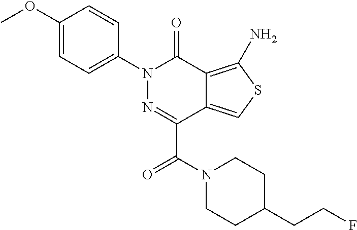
C1(N2N=C(C(N3CCC(CCF)CC3)=O)C3=CSC(N)=C3C2=O)=CC=C(OC)C=C1
